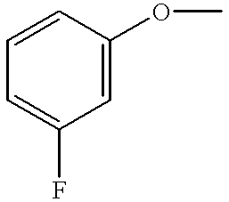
C1=C(F)C=C(OC)C=C1
